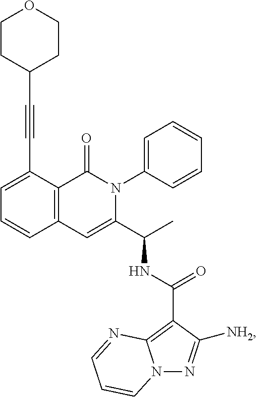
C1=C(C#CC2CCOCC2)C2=C(C=C1)C=C(C(C)NC(C1=C3N(N=C1[NH2])C=CC=N3)=O)N(C1=CC=CC=C1)C2=O
